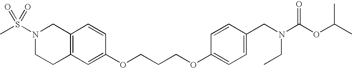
C12=C(CCN(S(C)(=O)=O)C1)C=C(OCCCOC1=CC=C(CN(C(OC(C)C)=O)CC)C=C1)C=C2
